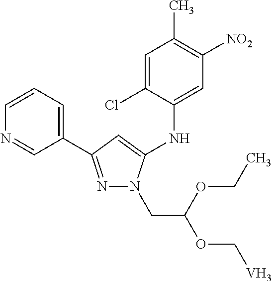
C1=CC=C(C2=NN(CC(OC[V])OCC)C(NC3=CC([NO2])=C(C)C=C3Cl)=C2)C=N1
